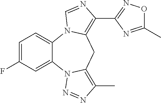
C1=C(F)C=C2C(=C1)N1C(=C(C3=NOC(C)=N3)N=C1)CC1=C(C)N=NN21
